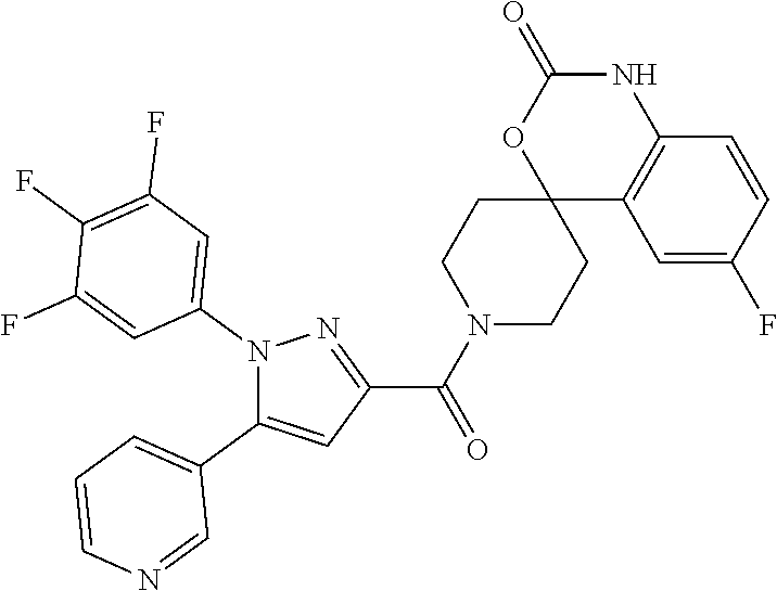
N1(C2=CC(F)=C(F)C(F)=C2)C(C2=CC=CN=C2)=CC(C(N2CCC3(CC2)C2=C(NC(=O)O3)C=CC(F)=C2)=O)=N1
